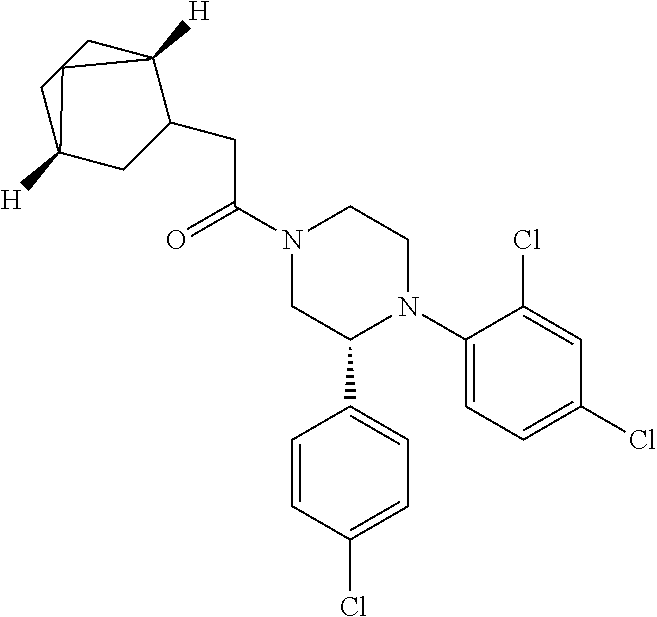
C1(N2CCN(C(CC3C([H])CCC([H])C3)=O)CC2C2=CC=C(Cl)C=C2)=CC=C(Cl)C=C1Cl
